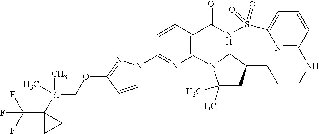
C1=CC2=C(N=C1N1C=CC(OC[Si](C3(C(F)(F)F)CC3)(C)C)=N1)N1C(C)(C)CC(C1)CCCNC1=NC(=CC=C1)S(=O)(=O)NC2=O
